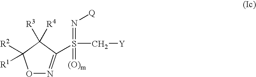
O1N=C(S(C[Y])(=N[Q])=[(O)m])C([R3])([R4])C1([R1])[R2]
